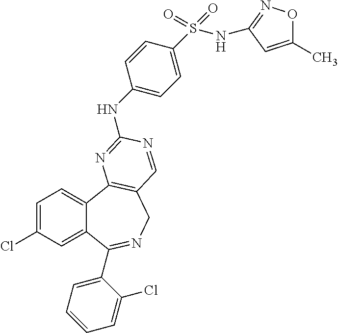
C1=C(Cl)C=C2C(=C1)C1=C(CN=C2C2=CC=CC=C2Cl)C=NC(NC2=CC=C(S(NC3=NOC(C)=C3)(=O)=O)C=C2)=N1
